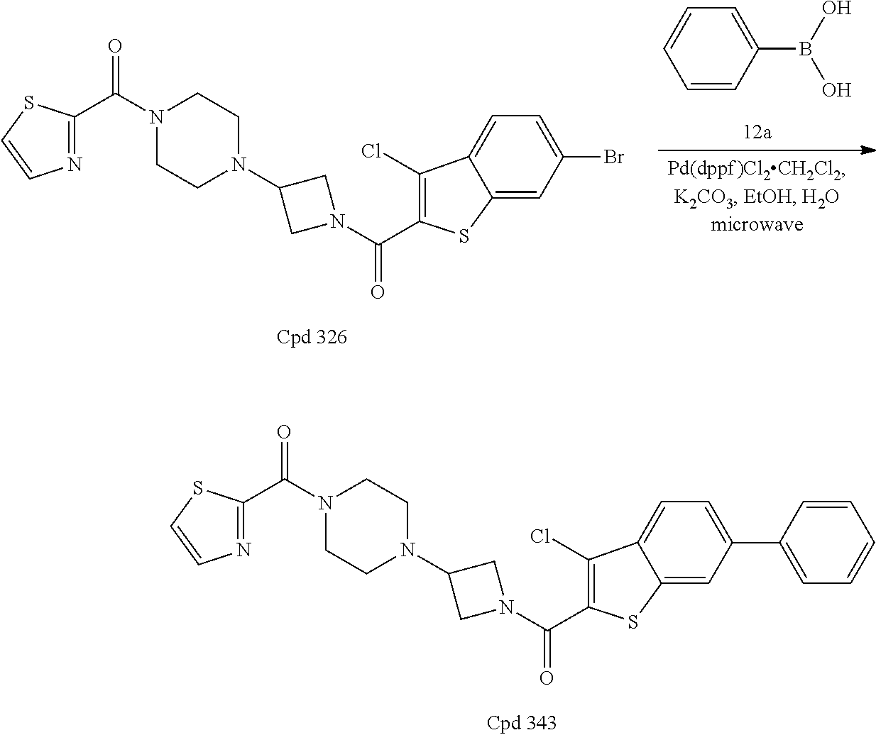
C1(B(O)O)=CC=CC=C1.N1(C(=O)C2=NC=CS2)CCN(C2CN(C(=O)C3=C(Cl)C4=CC=C(Br)C=C4S3)C2)CC1.N1(C(=O)C2=NC=CS2)CCN(C2CN(C(=O)C3=C(Cl)C4=CC=C(C5=CC=CC=C5)C=C4S3)C2)CC1
